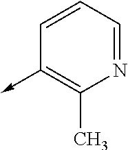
C1(->C)=C(C)N=CC=C1
